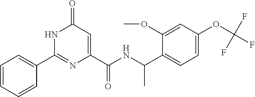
C1=CC=CC(C2=NC(C(=O)NC(C)C3=CC=C(OC(F)(F)F)C=C3OC)=CC(=O)N2)=C1
